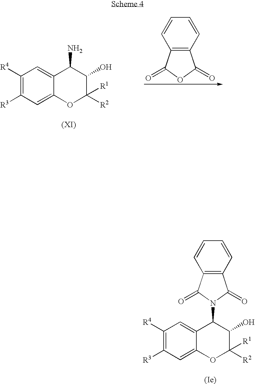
[R1]C1([R2])OC2=CC([R3])=C([R4])C=C2C(N)C1O.C12=C(C=CC=C1)C(=O)OC2=O.[R1]C1([R2])OC2=CC([R3])=C([R4])C=C2C(N2C(=O)C3=C(C=CC=C3)C2=O)C1O
